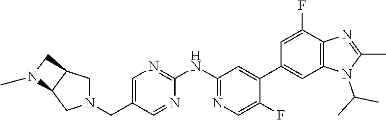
C1=C(CN2CC3C(C2)N(C)C3)C=NC(NC2=NC=C(F)C(C3=CC4=C(C(F)=C3)N=C(C)N4C(C)C)=C2)=N1
